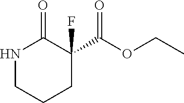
N1CCCC(C(OCC)=O)(F)C1=O
